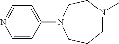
C1=CC(N2CCCN(C)CC2)=CC=N1
